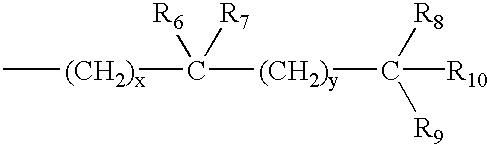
C[(CH2)x]C([(CH2)y]C([R10])([R8])[R9])([R6])[R7]
